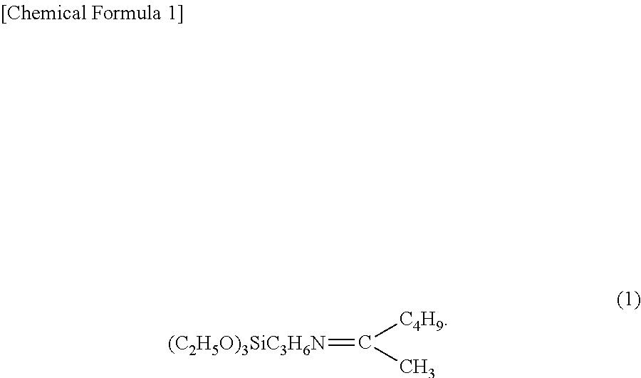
[(C2H5O)3SiC3H6N]=C([C4H9])C
